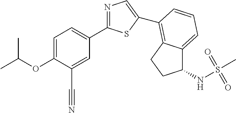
C1=C(OC(C)C)C(C#N)=CC(C2=NC=C(C3=C4C(=CC=C3)C(NS(C)(=O)=O)CC4)S2)=C1
